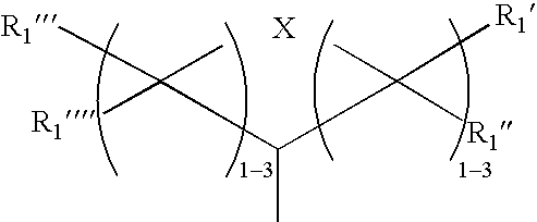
C(C(C([R1])(C)[R1])C)(C)([R1])[R1]
